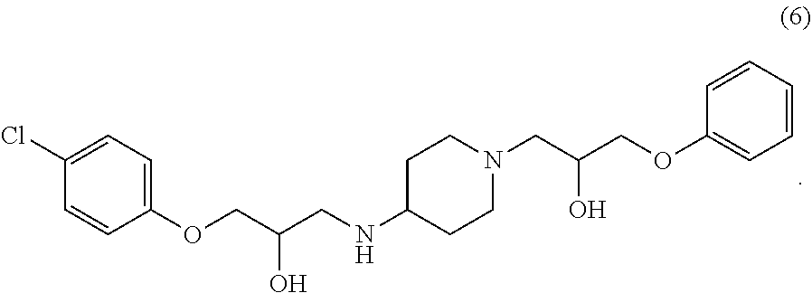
C1=CC(OCC(CNC2CCN(CC(COC3=CC=CC=C3)O)CC2)O)=CC=C1Cl
